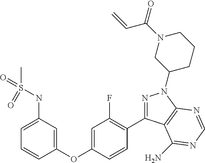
C1(OC2=CC(F)=C(C3=NN(C4CCCN(C(=O)C=C)C4)C4=C3C(N)=NC=N4)C=C2)=CC(NS(C)(=O)=O)=CC=C1
